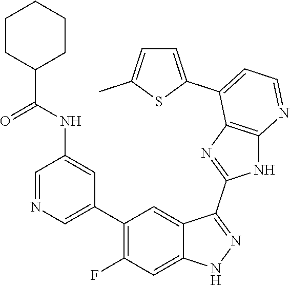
C1=NC=C(C2=C(F)C=C3C(=C2)C(C2=NC4=C(N2)N=CC=C4C2=CC=C(C)S2)=NN3)C=C1NC(=O)C1CCCCC1
